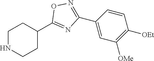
C1NCCC(C2=NC(C3=CC([OMe])=C([OEt])C=C3)=NO2)C1
